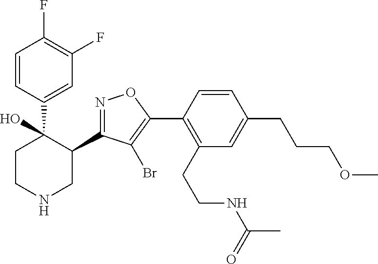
C1(C2=NOC(C3=C(CCNC(C)=O)C=C(CCCOC)C=C3)=C2Br)C(C2=CC(F)=C(F)C=C2)(O)CCNC1
